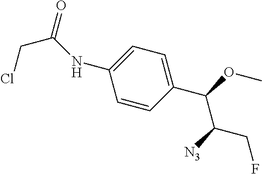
N(C1=CC=C(C(OC)C([N3])CF)C=C1)C(CCl)=O
